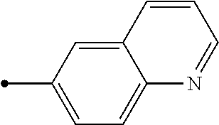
C12=CC(C)=CC=C1N=CC=C2
